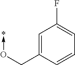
C1=C(CO->*)C=CC=C1F
